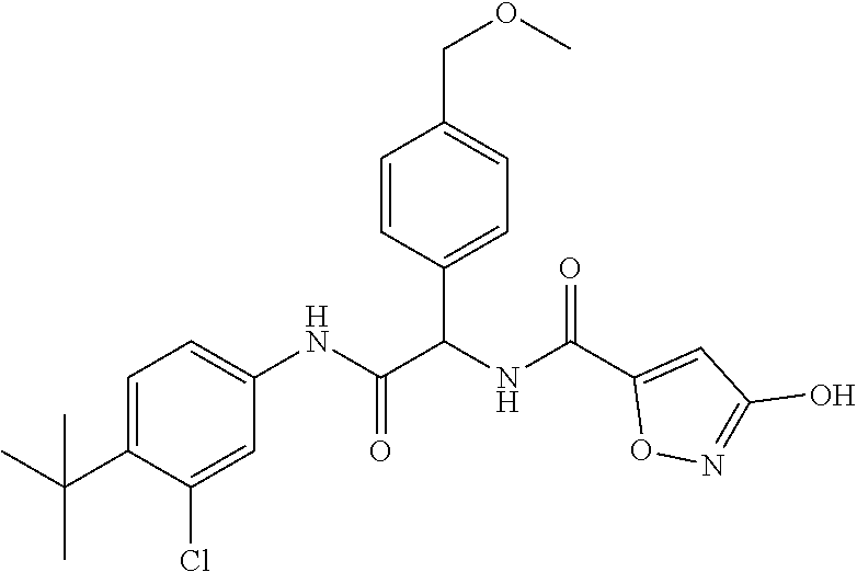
C1=C(C(C)(C)C)C(Cl)=CC(NC(=O)C(NC(C2=CC(O)=NO2)=O)C2=CC=C(COC)C=C2)=C1
